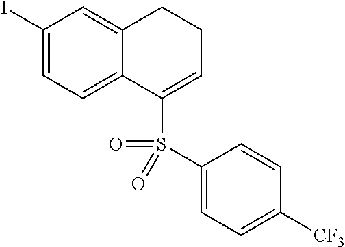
C1(I)=CC=C2C(=C1)CCC=C2S(=O)(C1=CC=C([CF3])C=C1)=O
